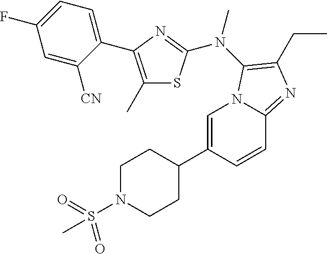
C1=C(C2CCN(S(C)(=O)=O)CC2)C=CC2=NC(CC)=C(N(C)C3=NC(C4=CC=C(F)C=C4[CN])=C(C)S3)N12
